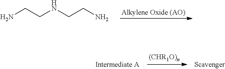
N(CCN)CCN
